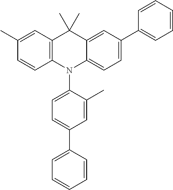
C1(C)=CC2=C(C=C1)N(C1=CC=C(C3=CC=CC=C3)C=C1C)C1=CC=C(C3=CC=CC=C3)C=C1C2(C)C
